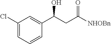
C1(C(CC([NHOBn])=O)O)=CC(Cl)=CC=C1
